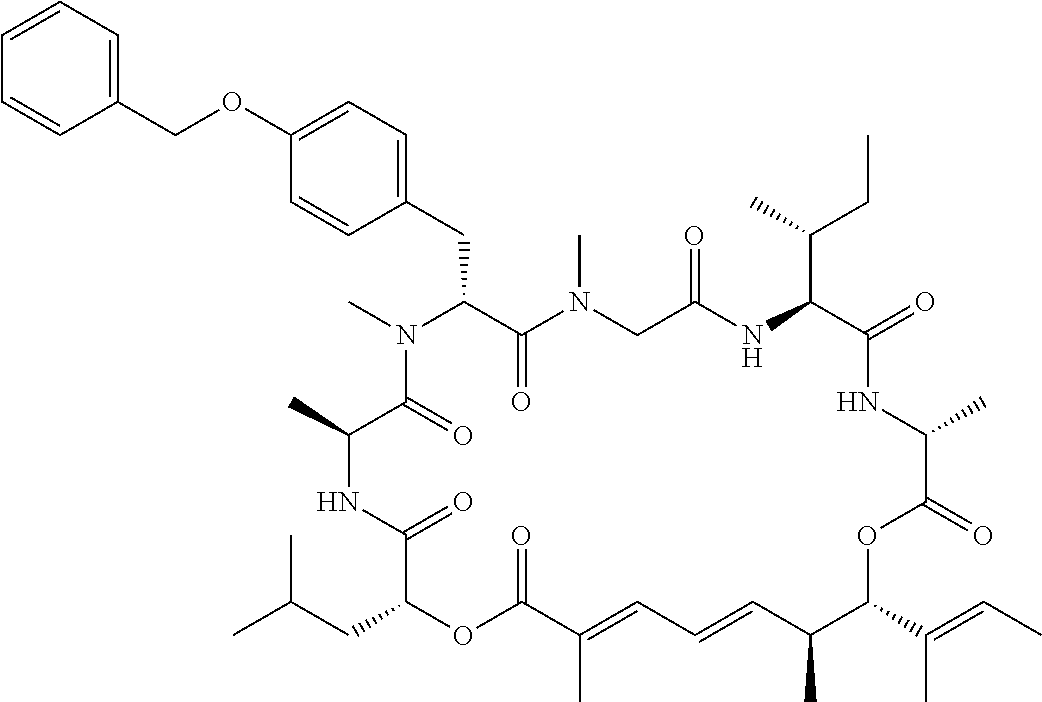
C1(OCC2=CC=CC=C2)=CC=C(CC2C(=O)N(C)CC(=O)NC(C(C)CC)C(=O)NC(C)C(=O)OC(C(C)=CC)C(C)C=CC=C(C)C(=O)OC(CC(C)C)C(=O)NC(C)C(=O)N2C)C=C1
